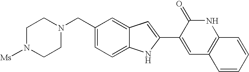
C12=CC(CN3CCN([Ms])CC3)=CC=C1NC(C1=CC3=C(NC1=O)C=CC=C3)=C2
